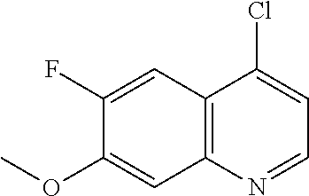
C1(F)=CC2=C(C=C1OC)N=CC=C2Cl
